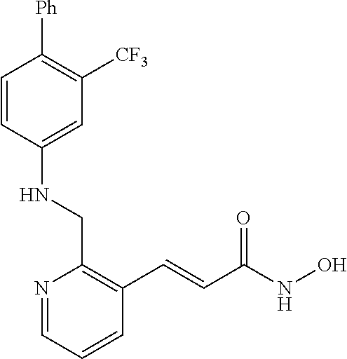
N1=CC=CC(C=CC(NO)=O)=C1CNC1=CC([CF3])=C([Ph])C=C1
